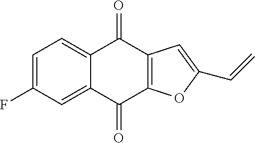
C1=C(F)C=C2C(=C1)C(=O)C1=C(C2=O)OC(C=C)=C1
